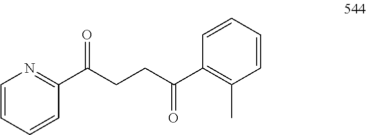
C1=CC=CC(C(CCC(C2=C(C)C=CC=C2)=O)=O)=N1
